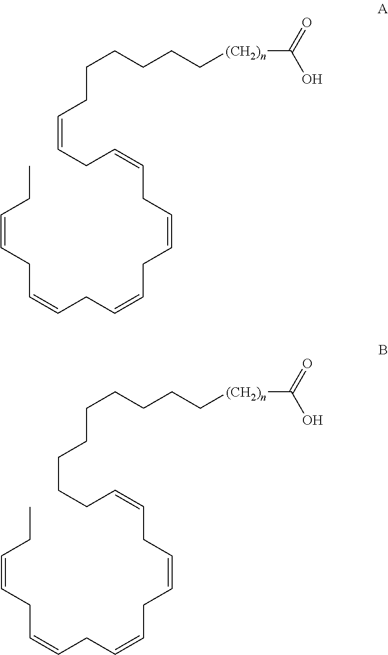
C(CCCC[(CH2)n]C(=O)O)CC=CCC=CCC=CCC=CCC=CCC=CCC.C(CCCC[(CH2)n]C(=O)O)CCCCC=CCC=CCC=CCC=CCC=CCC
